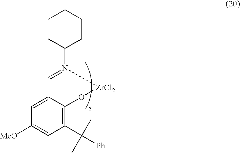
C1CC(N2=CC3=CC([MeO])=CC(C([Ph])(C)C)=C3O[ZrCl2]2)CCC1
